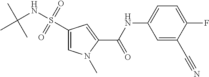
C1(S(NC(C)(C)C)(=O)=O)=CN(C)C(C(NC2=CC=C(F)C(C#N)=C2)=O)=C1
